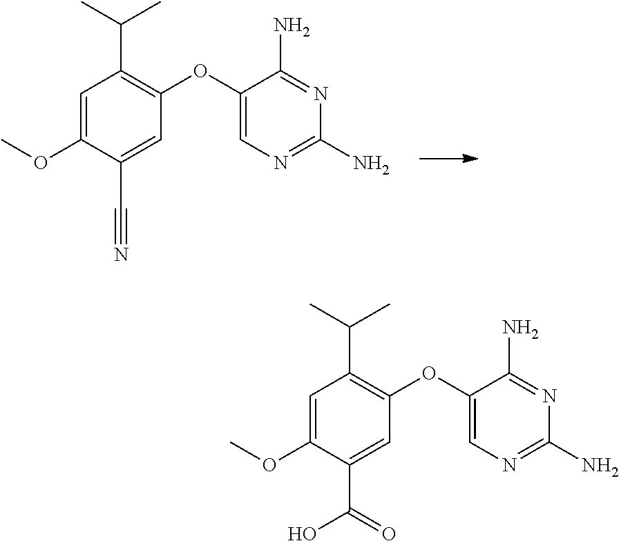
O(C1=C(C(C)C)C=C(OC)C(C#N)=C1)C1=CN=C(N)N=C1N.O(C1=C(C(C)C)C=C(OC)C(C(O)=O)=C1)C1=CN=C(N)N=C1N
